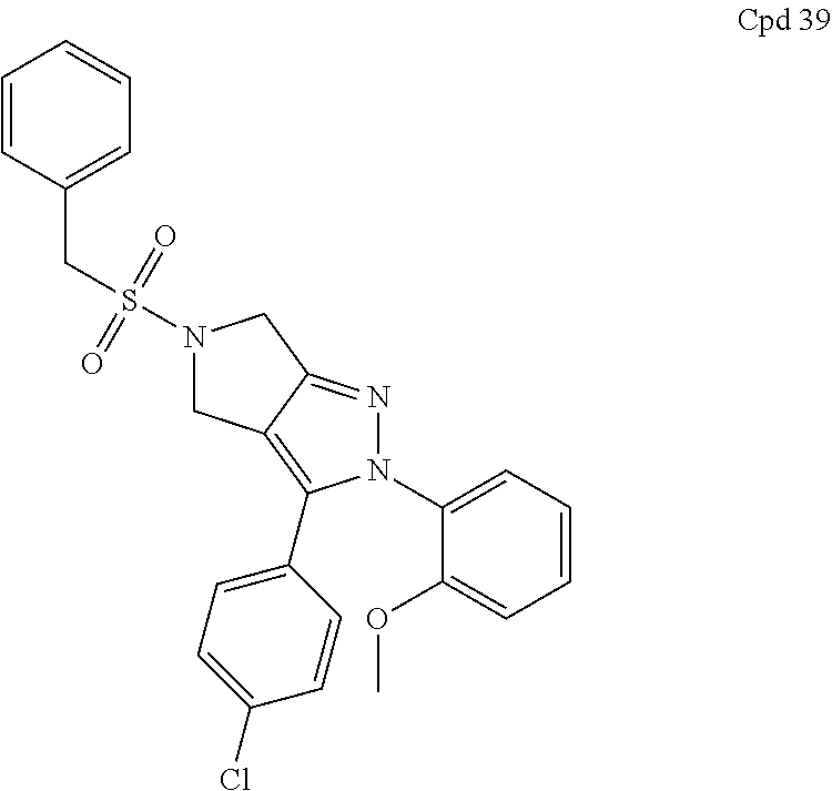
N1(S(=O)(=O)CC2=CC=CC=C2)CC2=C(C3=CC=C(Cl)C=C3)N(C3=CC=CC=C3OC)N=C2C1
